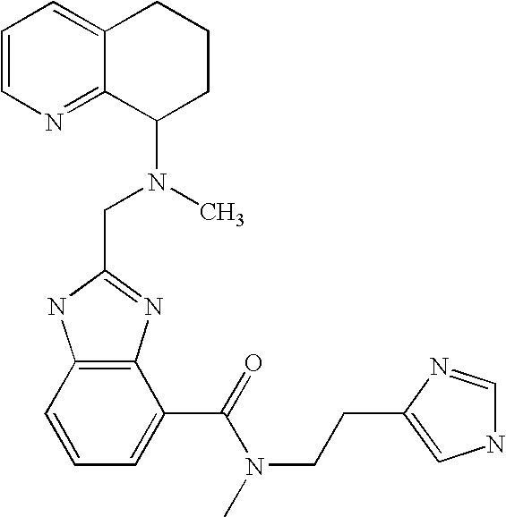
C1=CN=C2C(=C1)CCCC2N(C)CC1=NC2=C(N1)C=CC=C2C(N(C)CCC1=CNC=N1)=O
